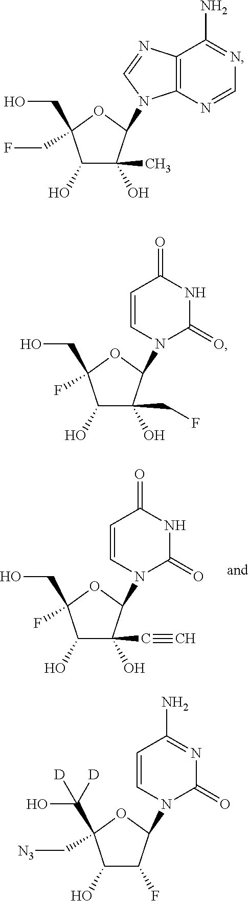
C1(O)C(O)(C#C)C(N2C(=O)NC(=O)C=C2)OC1(CO)F.C1(O)C(O)(C)C(N2C3=C(N=C2)C(N)=NC=N3)OC1(CO)CF.C1(O)C(O)(CF)C(N2C(=O)NC(=O)C=C2)OC1(CO)F.C1(O)C(F)C(N2C(=O)N=C(N)C=C2)OC1(C(O)([D])[D])C[N3]
